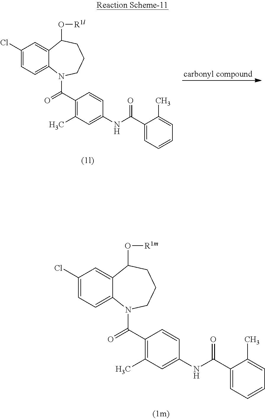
C1(Cl)=CC=C2C(=C1)C(O[R1m])CCCN2C(=O)C1=C(C)C=C(NC(=O)C2=CC=CC=C2C)C=C1.C1(Cl)=CC=C2C(=C1)C(O[R1l])CCCN2C(=O)C1=C(C)C=C(NC(=O)C2=CC=CC=C2C)C=C1
